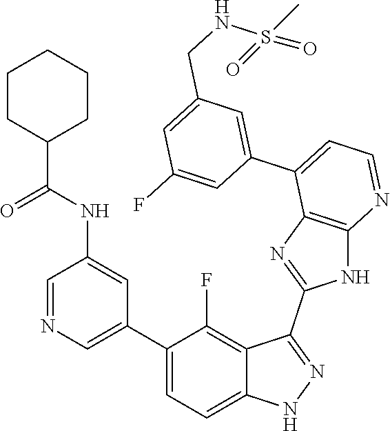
C1=NC=C(C2=CC=C3C(=C2F)C(C2=NC4=C(N2)N=CC=C4C2=CC(CNS(=O)(C)=O)=CC(F)=C2)=NN3)C=C1NC(=O)C1CCCCC1
